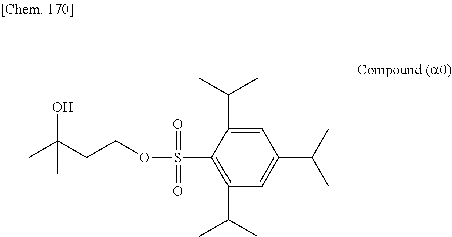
CC(CCOS(C1=C(C(C)C)C=C(C(C)C)C=C1C(C)C)(=O)=O)(O)C
